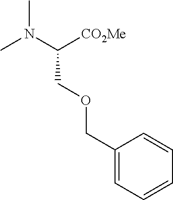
C1(COCC(N(C)C)[CO2Me])=CC=CC=C1
